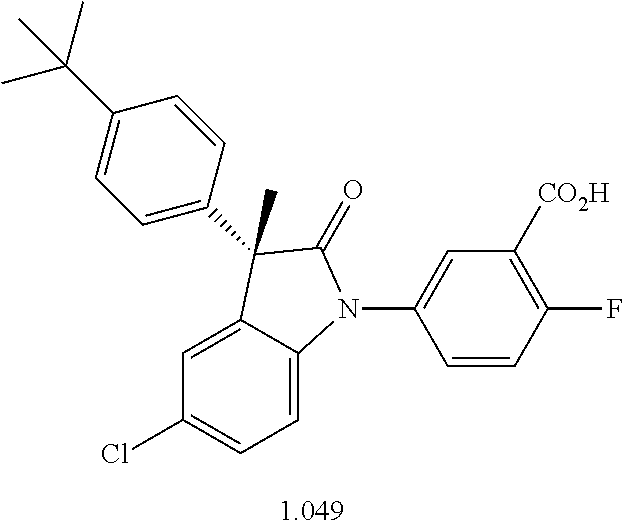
C1=C2C(=CC=C1Cl)N(C1=CC([CO2H])=C(F)C=C1)C(=O)C2(C)C1=CC=C(C(C)(C)C)C=C1
